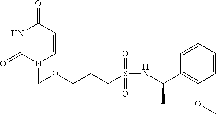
N1C(=O)N(COCCCS(NC(C2=C(OC)C=CC=C2)C)(=O)=O)C=CC1=O
